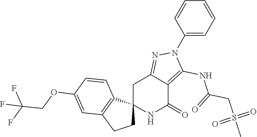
C12(NC(=O)C3=C(NC(CS(C)(=O)=O)=O)N(C4=CC=CC=C4)N=C3C1)CCC1=C2C=CC(OCC(F)(F)F)=C1
